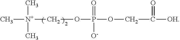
C[N+](COP(OCC(=O)[OH])(=O)[O-])(C)C
